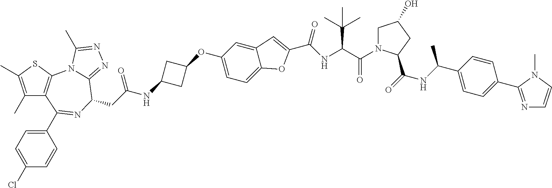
C1(C)=C(C)SC2=C1C(C1=CC=C(Cl)C=C1)=NC(CC(NC1CC(OC3=CC=C4C(=C3)C=C(C(NC(C(=O)N3CC(O)CC3C(=O)NC(C3=CC=C(C5=NC=CN5C)C=C3)C)C(C)(C)C)=O)O4)C1)=O)C1=NN=C(C)N21
